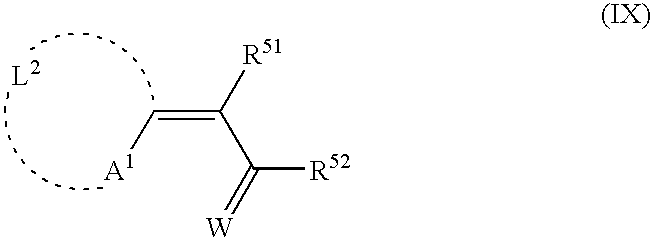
C(=C([R51])C(=[W])[R52])[A1]
